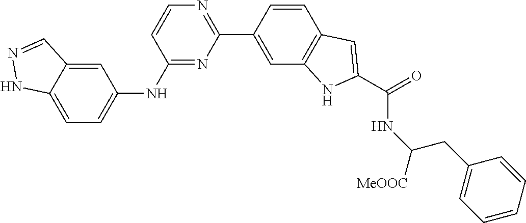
C1(NC2=CC=C3C(=C2)C=NN3)=NC(C2=CC3=C(C=C2)C=C(C(=O)NC([MeOOC])CC2=CC=CC=C2)N3)=NC=C1
